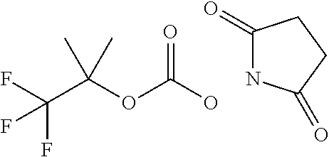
C1(=O)NC(=O)CC1.OC(=O)OC(C(F)(F)F)(C)C
